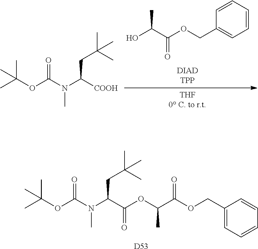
C1=CC=CC(COC(C(O)C)=O)=C1.CC(C)(OC(N(C([COOH])CC(C)(C)C)C)=O)C.CC(C)(OC(N(C(C(OC(C(OCC1=CC=CC=C1)=O)C)=O)CC(C)(C)C)C)=O)C.[D53]
